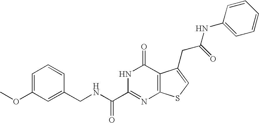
C1(CNC(C2=NC3=C(C(=O)N2)C(CC(NC2=CC=CC=C2)=O)=CS3)=O)=CC(OC)=CC=C1
